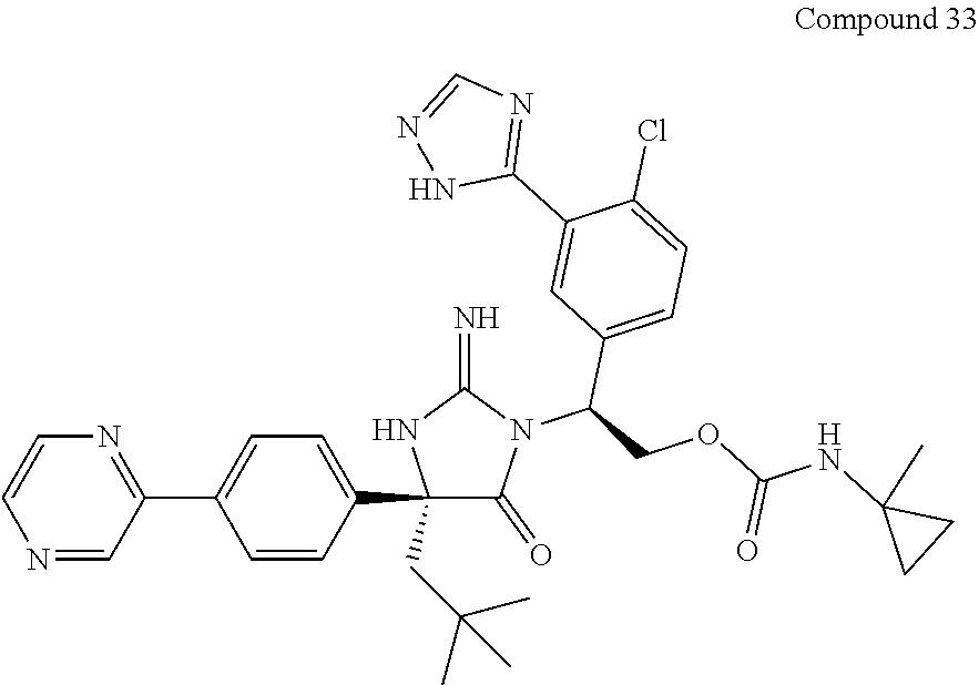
C1(=O)N(C(COC(NC2(C)CC2)=O)C2=CC=C(Cl)C(C3=NC=NN3)=C2)C(=N)NC1(C1=CC=C(C2=NC=CN=C2)C=C1)CC(C)(C)C
